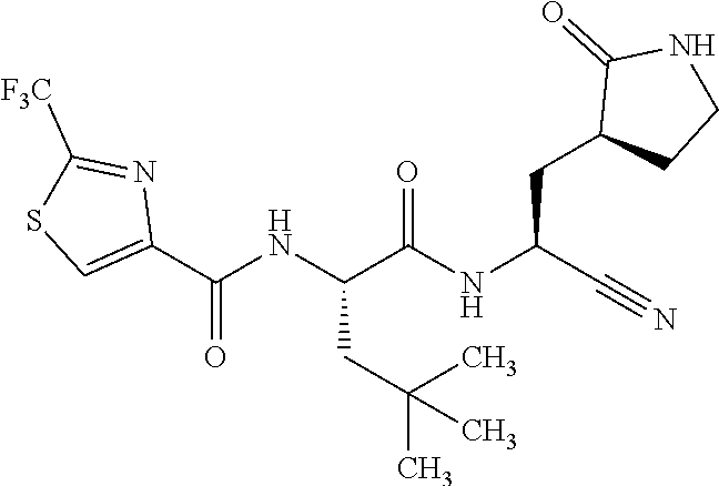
C1(C(NC(CC(C)(C)C)C(NC(C#N)CC2CCNC2=O)=O)=O)=CSC([F3C])=N1
